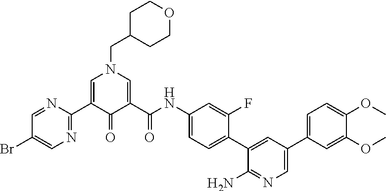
C1C(CN2C=C(C3=NC=C(Br)C=N3)C(=O)C(C(NC3=CC=C(C4=CC(C5=CC=C(OC)C(OC)=C5)=CN=C4N)C(F)=C3)=O)=C2)CCOC1
